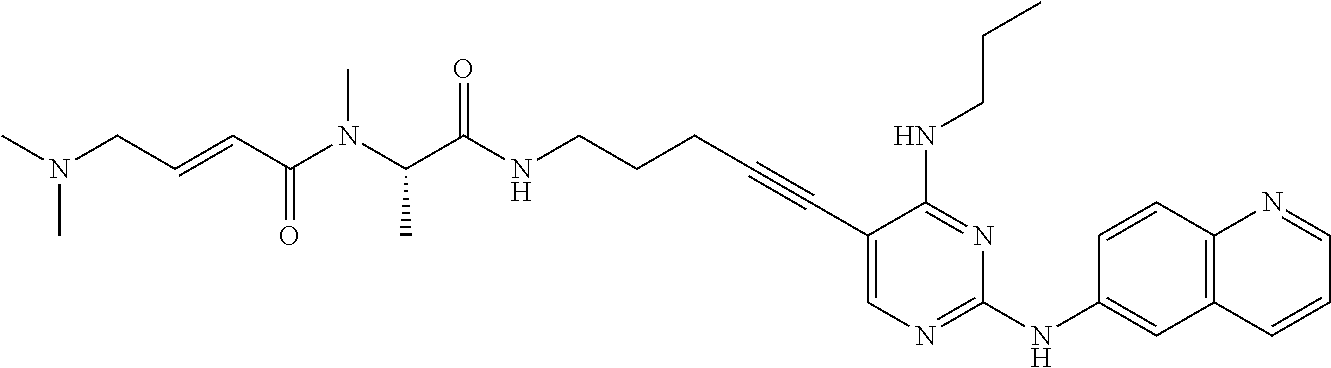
C1(C#CCCCNC(C(N(C(C=CCN(C)C)=O)C)C)=O)=CN=C(NC2=CC3=C(C=C2)N=CC=C3)N=C1NCCC
